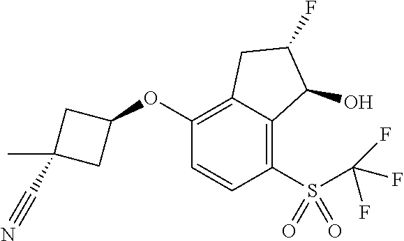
O(C1=C2C(=C(S(C(F)(F)F)(=O)=O)C=C1)C(O)C(F)C2)C1CC(C)(C#N)C1
